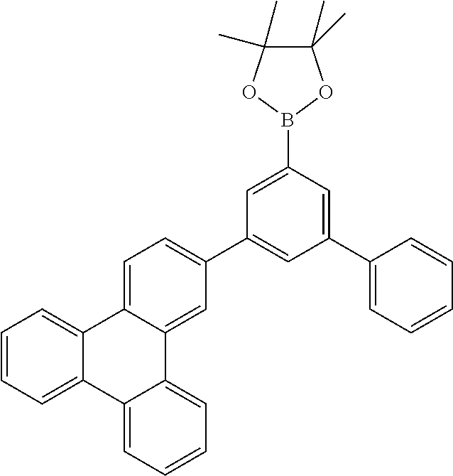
C12=CC=CC=C1C1=CC=CC=C1C1=CC=C(C3=CC(C4=CC=CC=C4)=CC(B4OC(C)(C)C(C)(C)O4)=C3)C=C21
